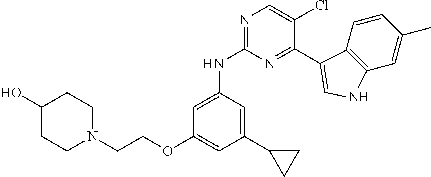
C1=C(NC2=NC=C(Cl)C(C3=CNC4=C3C=CC(C)=C4)=N2)C=C(C2CC2)C=C1OCCN1CCC(O)CC1
